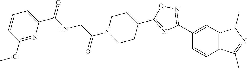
C1(C2=NOC(C3CCN(C(CNC(C4=CC=CC(OC)=N4)=O)=O)CC3)=N2)=CC2=C(C=C1)C(C)=NN2C
